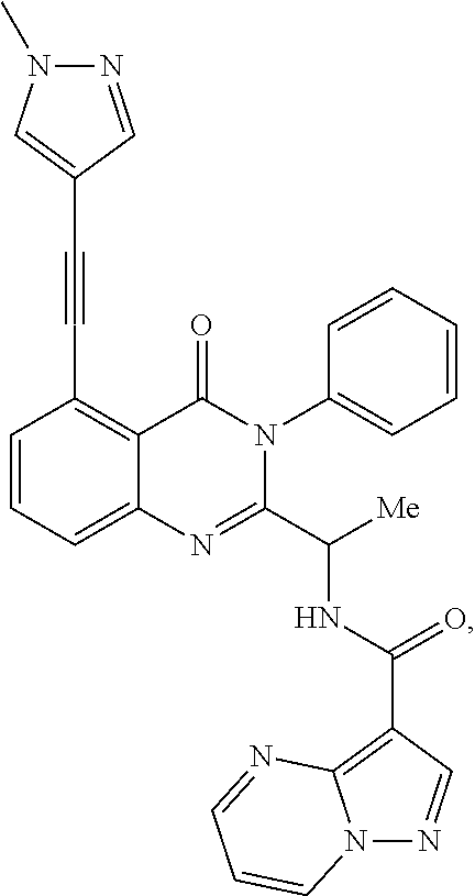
C1=CC=C2C(=C1C#CC1=CN(C)N=C1)C(=O)N(C1=CC=CC=C1)C(C([Me])NC(=O)C1=C3N(N=C1)C=CC=N3)=N2
